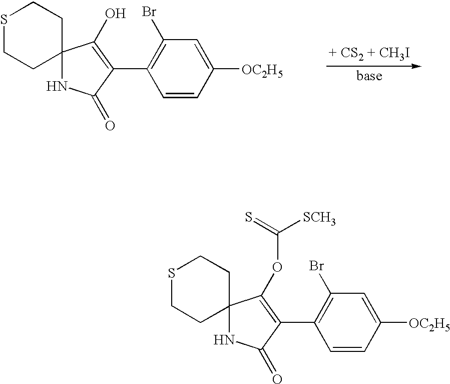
C12(NC(=O)C(C3=C(Br)C=C([OC2H5])C=C3)=C1OC(=S)[SCH3])CCSCC2.C12(NC(=O)C(C3=C(Br)C=C([OC2H5])C=C3)=C1O)CCSCC2
